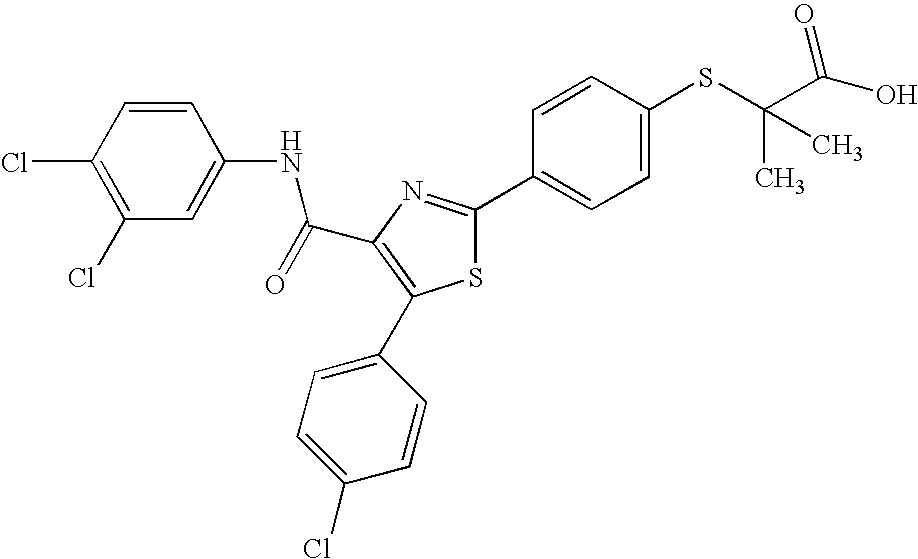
C(C1=C(C2=CC=C(Cl)C=C2)SC(C2=CC=C(SC(C(O)=O)(C)C)C=C2)=N1)(=O)NC1=CC(Cl)=C(Cl)C=C1
